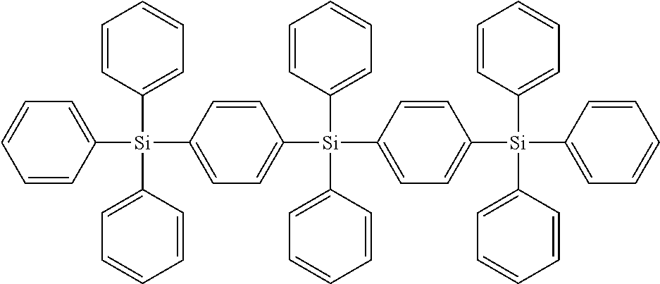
C1([Si](C2=CC=CC=C2)(C2=CC=CC=C2)C2=CC=C([Si](C3=CC=CC=C3)(C3=CC=CC=C3)C3=CC=C([Si](C4=CC=CC=C4)(C4=CC=CC=C4)C4=CC=CC=C4)C=C3)C=C2)=CC=CC=C1
